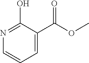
C1=CC=C(C(OC)=O)C(O)=N1
